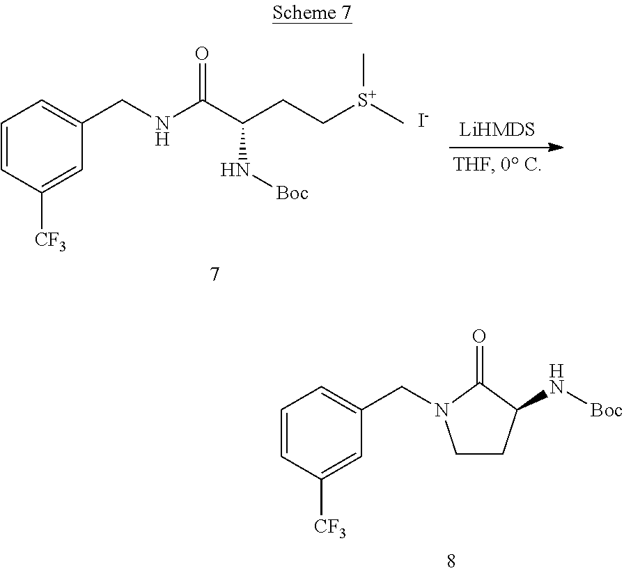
C1=CC([CF3])=CC(CNC(C(CC[S+](C)C)N[Boc])=O)=C1.[I-].C1=CC([CF3])=CC(CN2CCC(N[Boc])C2=O)=C1
